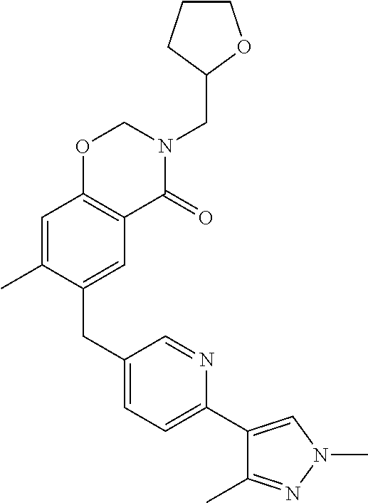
C1(CC2=CC3=C(C=C2C)OCN(CC2CCCO2)C3=O)=CC=C(C2=CN(C)N=C2C)N=C1
